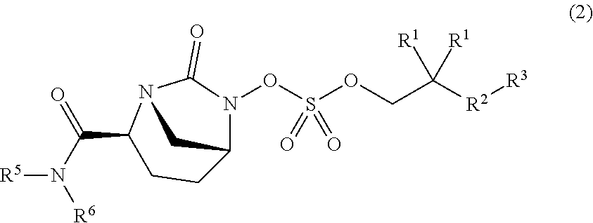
[R6]N(C(C1CCC2CN1C(=O)N2OS(OCC([R2][R3])([R1])[R1])(=O)=O)=O)[R5]
